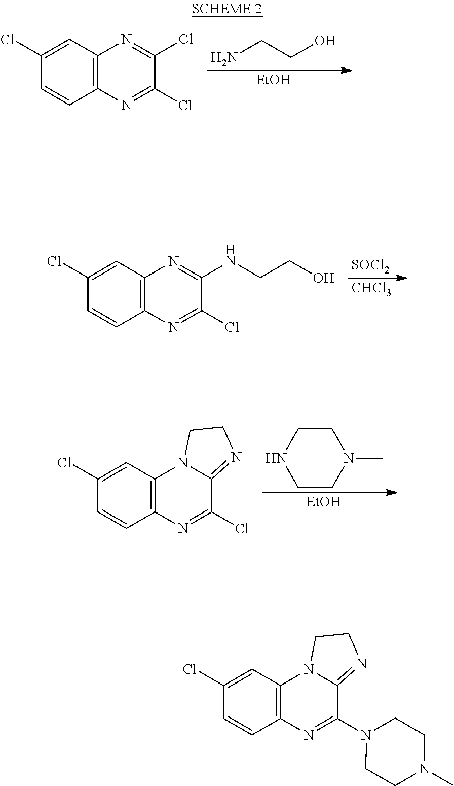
C12=C(C=C(Cl)C=C1)N=C(Cl)C(Cl)=N2.NCCO.[EtOH].[SOCl2].[CHCl3].C12=C(C=C(Cl)C=C1)N=C(NCCO)C(Cl)=N2.C1CN(C)CCN1.[EtOH].C12=C(C=C(Cl)C=C1)N1C(=NCC1)C(Cl)=N2.C12=C(C=C(Cl)C=C1)N1C(=NCC1)C(N1CCN(C)CC1)=N2
